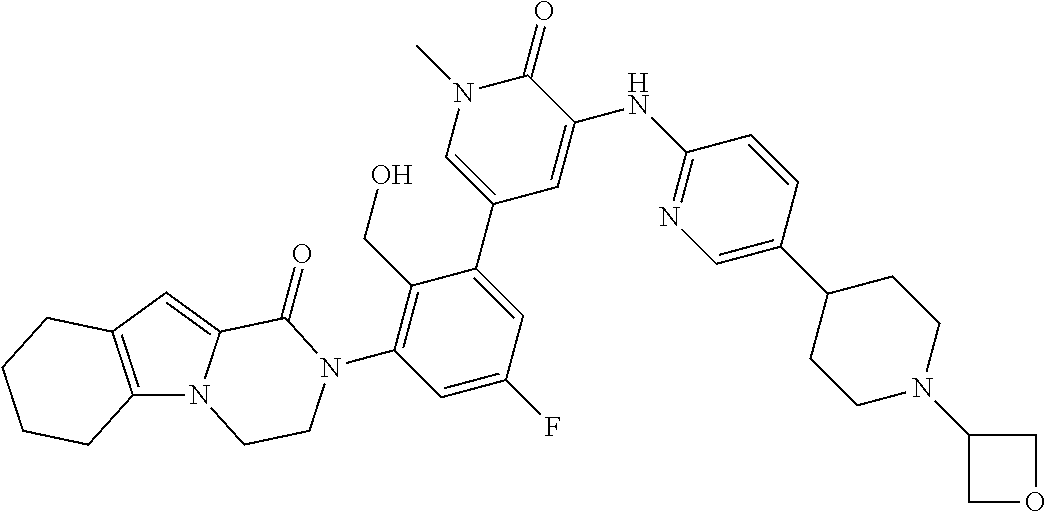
C12=C(C=C3N1CCN(C1=C(CO)C(C4=CN(C)C(=O)C(NC5=NC=C(C6CCN(C7COC7)CC6)C=C5)=C4)=CC(F)=C1)C3=O)CCCC2
